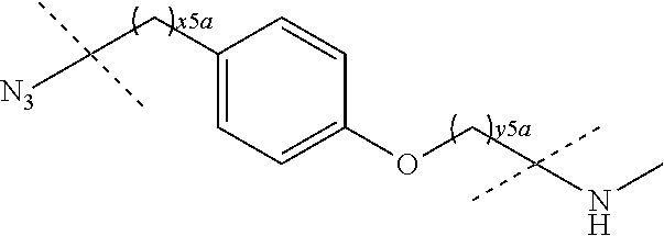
C(CC1=CC=C(OCC(NC)(C)C)C=C1)([N3])(C)C
